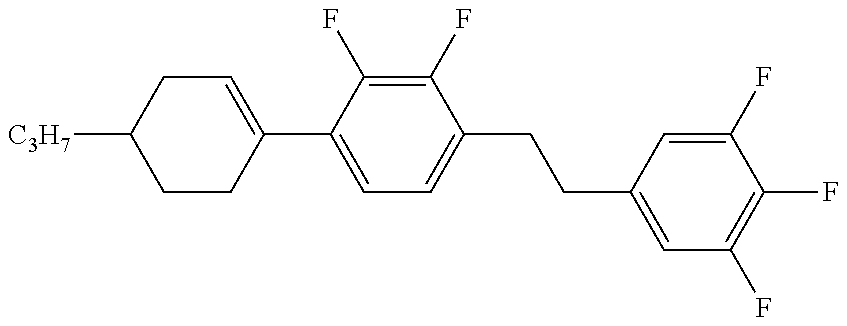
C1CC(C2=CC=C(CCC3=CC(F)=C(F)C(F)=C3)C(F)=C2F)=CCC1[C3H7]
